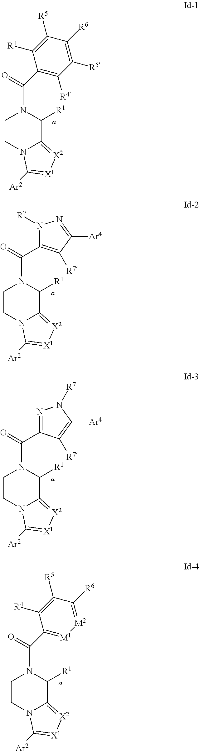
C1CN2C(=[X2][X1]=C2[Ar2])C([R1])N1C(C1=C([R4])C([R5])=C([R6])C([R5])=C1[R4])=O.[a].[a].C1CN2C(=[X2][X1]=C2[Ar2])C([R1])N1C(C1=C([R7])C([Ar4])=NN1[R7])=O.[a].C1CN2C(=[X2][X1]=C2[Ar2])C([R1])N1C(C1=NN([R7])C([Ar4])=C1[R7])=O.C1CN2C(=[X2][X1]=C2[Ar2])C([R1])N1C(C1=[M1][M2]=C([R6])C([R5])=C1[R4])=O.[a]
